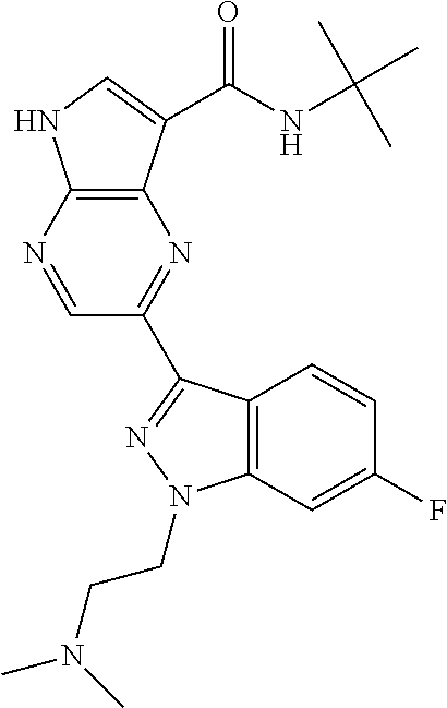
C12=C(N=CC(C3=NN(CCN(C)C)C4=C3C=CC(F)=C4)=N1)NC=C2C(NC(C)(C)C)=O
